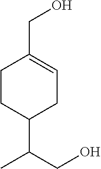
C1CC(C(CO)C)CC=C1CO
